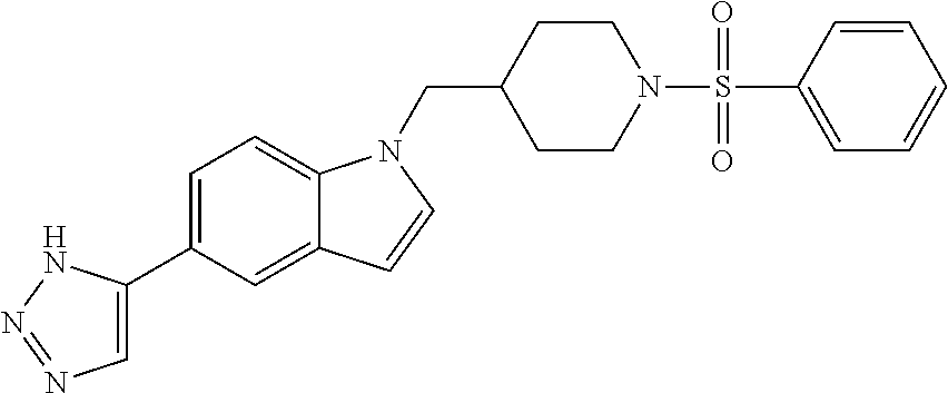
C1=C(C2=CN=NN2)C=C2C(=C1)N(CC1CCN(S(=O)(=O)C3=CC=CC=C3)CC1)C=C2
